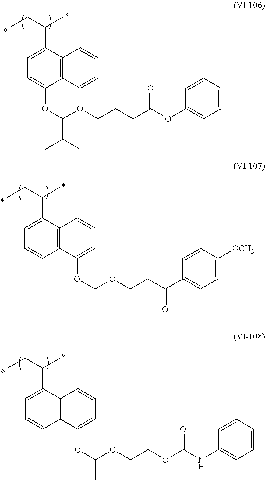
C(C1=CC=C(OC(OCCCC(OC2=CC=CC=C2)=O)C(C)C)C2=C1C=CC=C2)(CC)C.C(C1=CC=CC2=C1C=CC=C2OC(OCCC(C1=CC=C([OCH3])C=C1)=O)C)(CC)C.C(C1=CC=CC2=C1C=CC=C2OC(OCCOC(NC1=CC=CC=C1)=O)C)(CC)C
